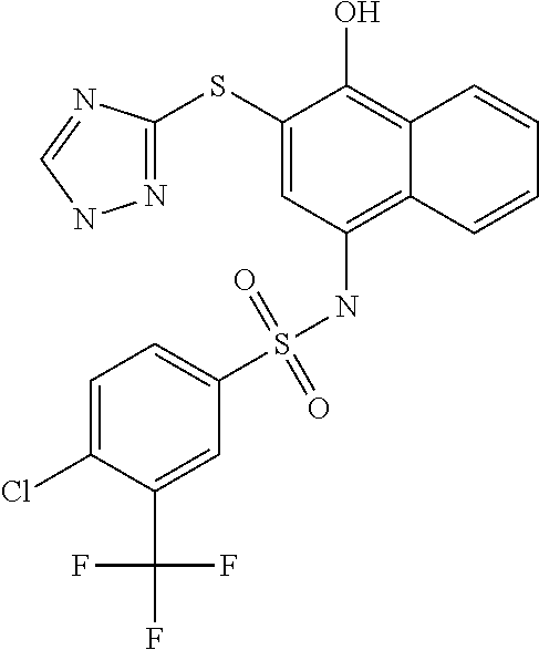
N1=C(SC2=CC(NS(C3=CC=C(Cl)C(C(F)(F)F)=C3)(=O)=O)=C3C(=C2O)C=CC=C3)N=CN1
